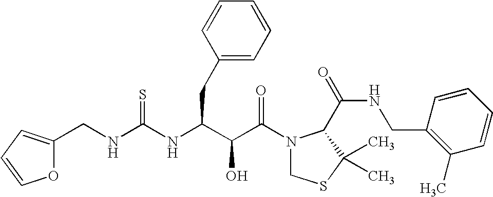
C(NC(=S)NC(CC1=CC=CC=C1)C(C(N1CSC(C)(C)C1C(NCC1=C(C)C=CC=C1)=O)=O)O)C1=CC=CO1
